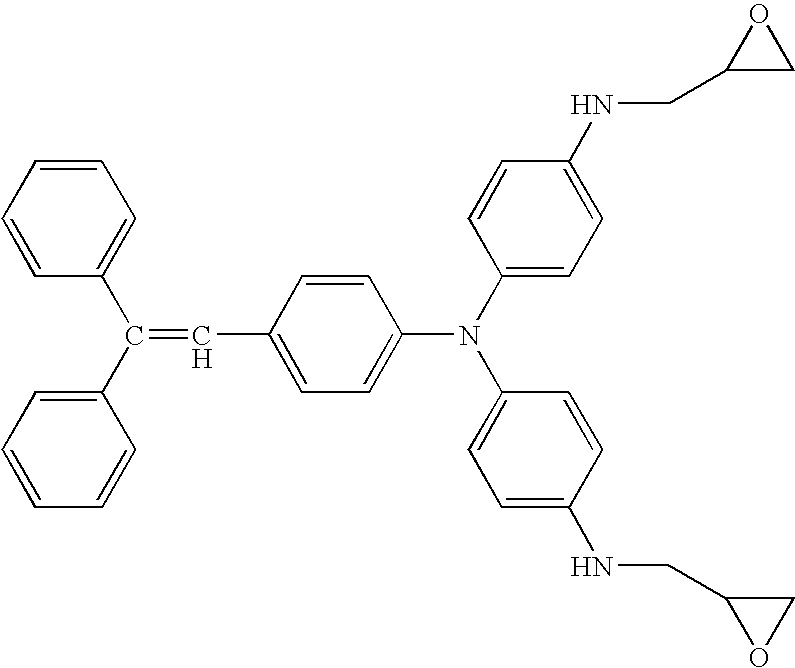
C(C1=CC=C(N(C2=CC=C(NCC3CO3)C=C2)C2=CC=C(NCC3OC3)C=C2)C=C1)=C(C1=CC=CC=C1)C1=CC=CC=C1
